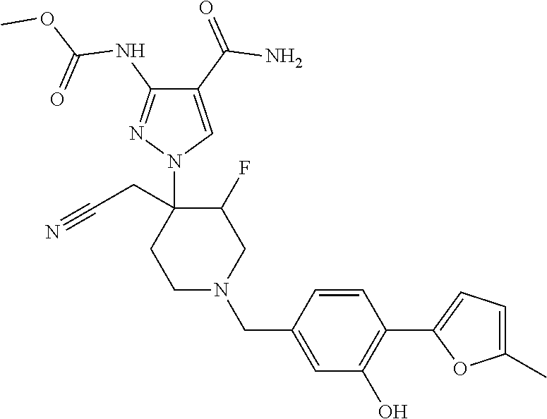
C1N(CC2=CC(O)=C(C3=CC=C(C)O3)C=C2)CC(F)C(CC#N)(N2C=C(C(=O)N)C(NC(OC)=O)=N2)C1
